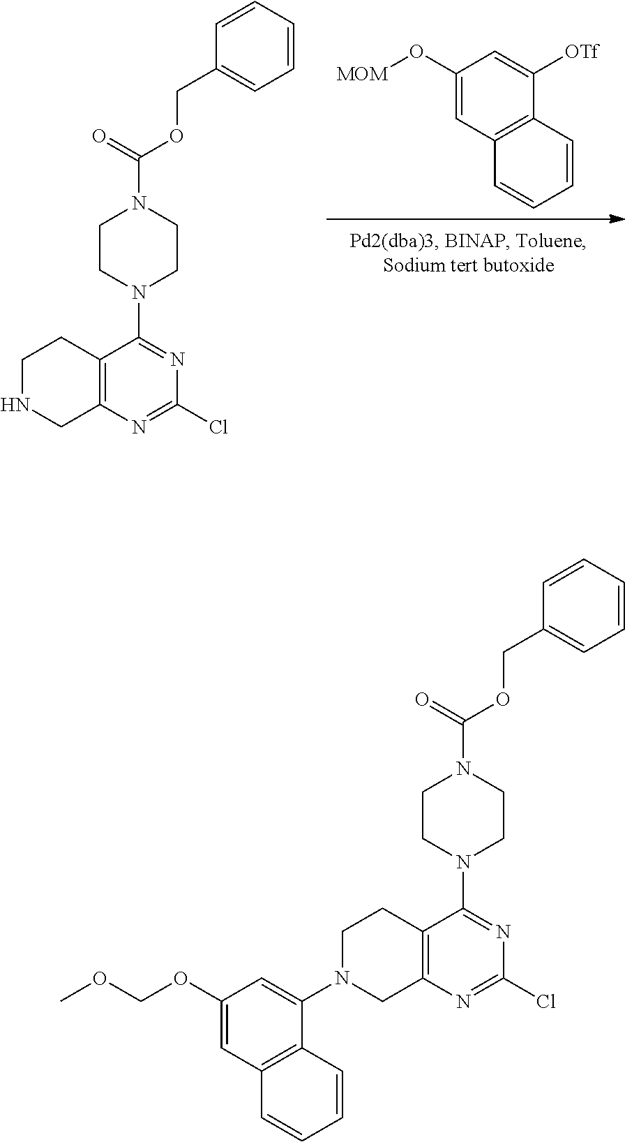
C1(O[MOM])=CC2=C(C([OTf])=C1)C=CC=C2.C12=C(N=C(Cl)N=C1N1CCN(C(OCC3=CC=CC=C3)=O)CC1)CNCC2.C12=C(N=C(Cl)N=C1N1CCN(C(OCC3=CC=CC=C3)=O)CC1)CN(C1=CC(OCOC)=CC3=C1C=CC=C3)CC2
